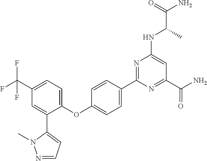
C1(OC2=CC=C(C3=NC(NC(C(N)=O)C)=CC(C(N)=O)=N3)C=C2)=CC=C(C(F)(F)F)C=C1C1=CC=NN1C
